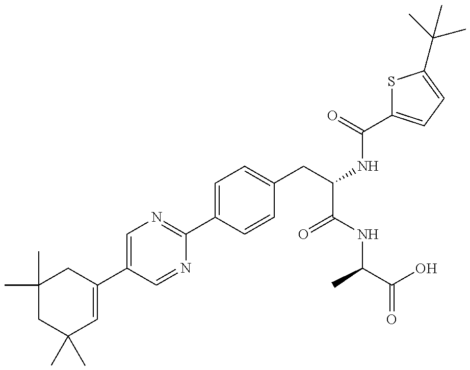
C1C(C)(C)C=C(C2=CN=C(C3=CC=C(CC(NC(=O)C4=CC=C(C(C)(C)C)S4)C(NC(C(=O)O)C)=O)C=C3)N=C2)CC1(C)C
